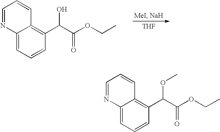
[THF].C12=CC=CC(C(O)C(OCC)=O)=C1C=CC=N2.C12=CC=CC(C(OC)C(OCC)=O)=C1C=CC=N2
